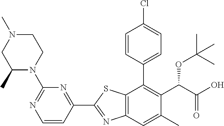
C1(C2=NC3=C(S2)C(C2=CC=C(Cl)C=C2)=C(C(OC(C)(C)C)C(=O)O)C(C)=C3)=NC(N2CCN(C)CC2C)=NC=C1
